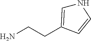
N1C=C(CCN)C=C1
